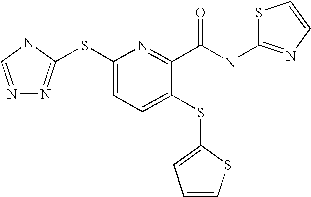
C1(SC2=NN=CN2)=CC=C(SC2=CC=CS2)C(C(NC2=NC=CS2)=O)=N1
